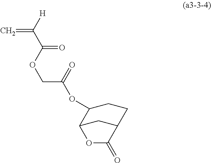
C1CC(OC(COC(C([H])=C)=O)=O)C2CC1C(=O)O2
